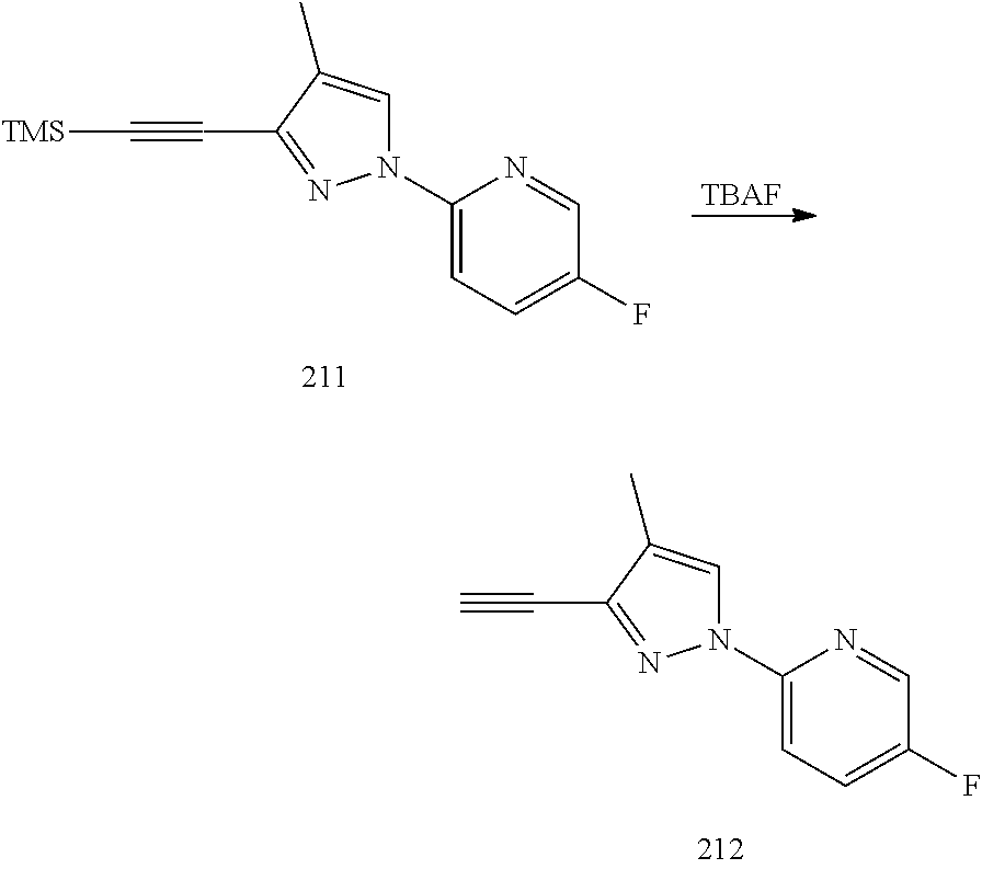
C#CC1=NN(C2=CC=C(F)C=N2)C=C1C.[TMS]C#CC1=NN(C2=CC=C(F)C=N2)C=C1C.[TBAF]
